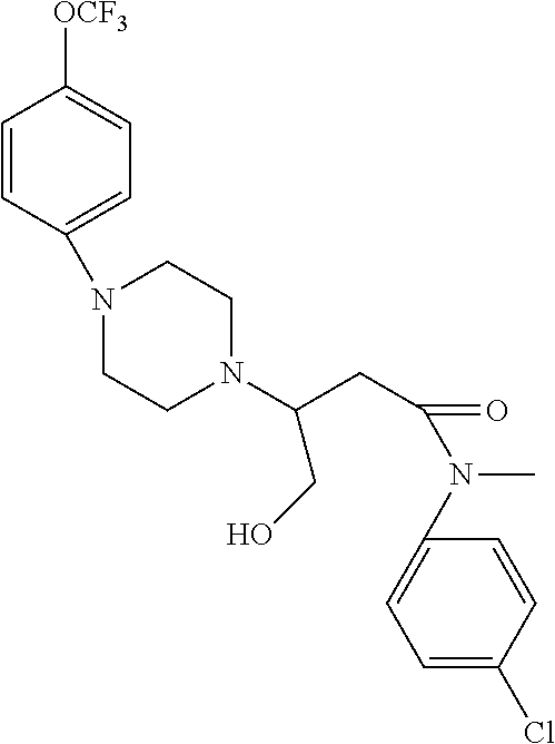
C1=CC(N2CCN(C(CO)CC(=O)N(C3=CC=C(Cl)C=C3)C)CC2)=CC=C1[OCF3]
